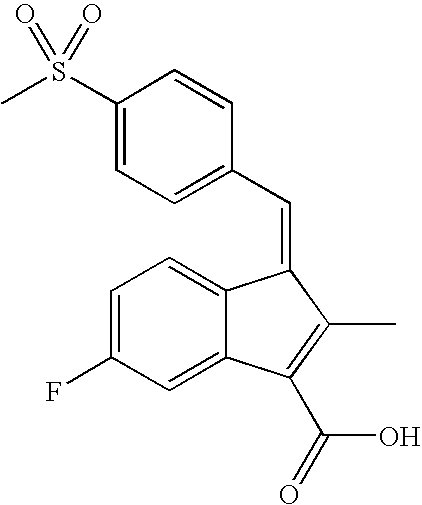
C1=C(F)C=C2C(=C1)C(=CC1=CC=C(S(C)(=O)=O)C=C1)C(C)=C2C(=O)O
